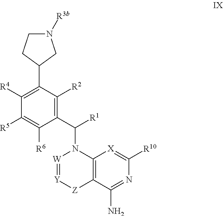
C1([R4])=C(C2CN([R3b])CC2)C([R2])=C(C(N2[W]=[Y][Z]C3=C2[X]=C([R10])N=C3N)[R1])C([R6])=C1[R5]
